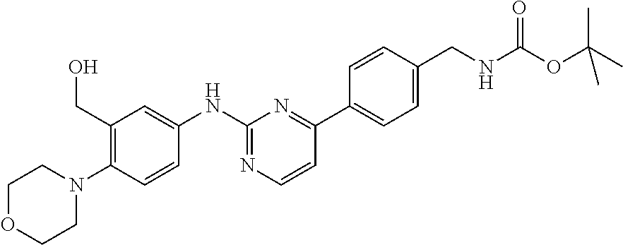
C1(NC2=CC(CO)=C(N3CCOCC3)C=C2)=NC=CC(C2=CC=C(CNC(OC(C)(C)C)=O)C=C2)=N1
